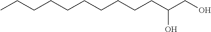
C(CCCC(CO)O)CCCCCC
